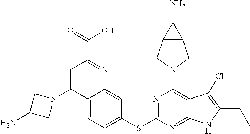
C1(N2CC3C(C2)C3N)=C2C(=NC(SC3=CC=C4C(=C3)N=C(C(=O)O)C=C4N3CC(N)C3)=N1)NC(CC)=C2Cl
